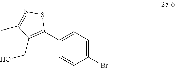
C1=CC(Br)=CC=C1C1=C(CO)C(C)=NS1
